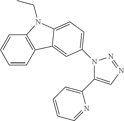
C1=CC2=C(C=C1)N(CC)C1=CC=C(N3C(C4=CC=CC=N4)=CN=N3)C=C21
